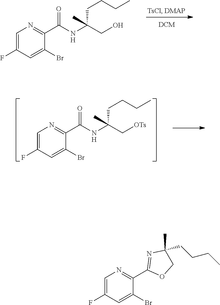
C1=C(F)C=C(Br)C(C(NC(CO)(C)CCCC)=O)=N1.[H].C1=C(F)C=C(Br)C(C(NC(C[OTs])(C)CCCC)=O)=N1.[H].C1=C(F)C=C(Br)C(C2=NC(C)(CCCC)CO2)=N1
